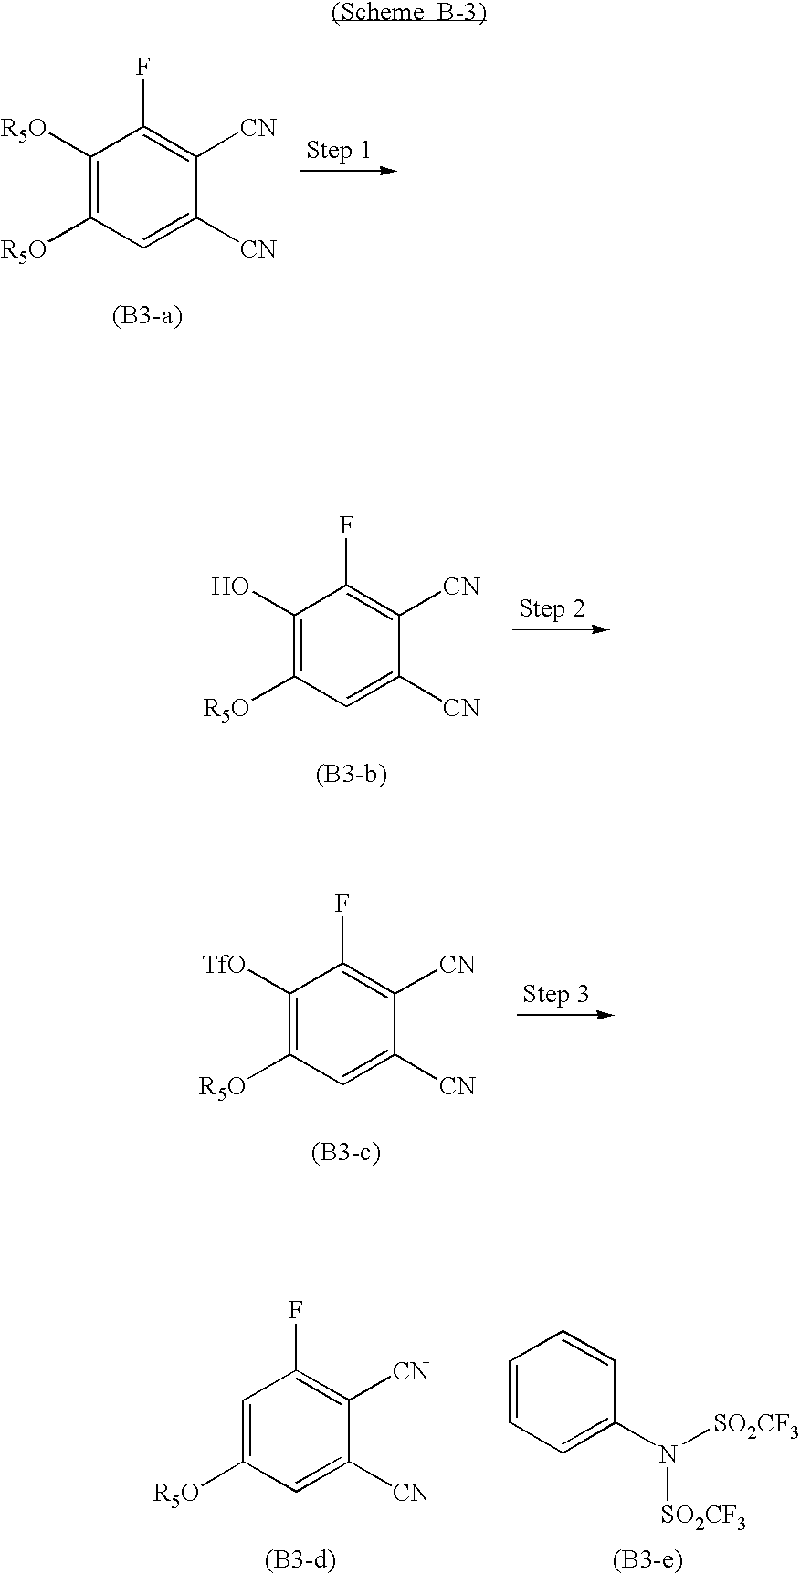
C1([R5O])=C([R5O])C=C([CN])C([CN])=C1F.C1(O)=C([R5O])C=C([CN])C([CN])=C1F.C1([TfO])=C([R5O])C=C([CN])C([CN])=C1F.C1=C([R5O])C=C([CN])C([CN])=C1F.C1=CC=C(N([SO2CF3])[SO2CF3])C=C1
